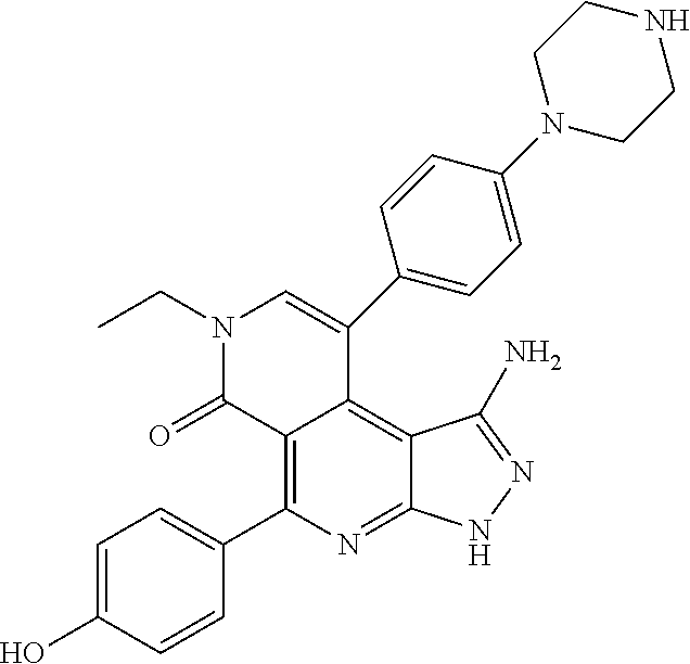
C1=C(O)C=CC(C2=C3C(=C4C(=N2)NN=C4N)C(C2=CC=C(N4CCNCC4)C=C2)=CN(CC)C3=O)=C1
